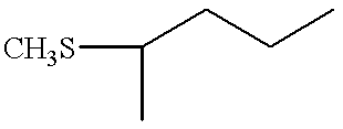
[CH3S]C(C)CCC
